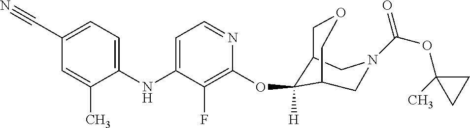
C(C1=CC=C(NC2=CC=NC(OC3([H])C4COCC3CN(C(OC3(C)CC3)=O)C4)=C2F)C(C)=C1)#N
